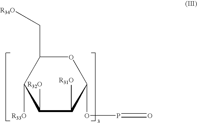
C1([R32O])C([R31O])C(OP=O)OC(C[R34O])C1[R33O]
